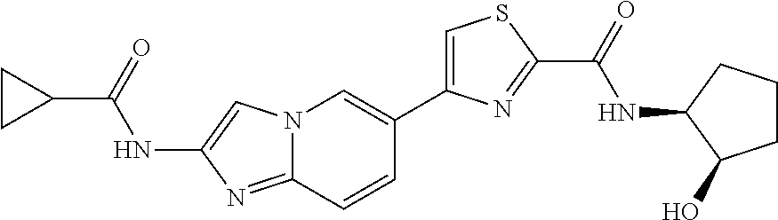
N12C(=NC(NC(C3CC3)=O)=C1)C=CC(C1=CSC(C(NC3CCCC3O)=O)=N1)=C2
